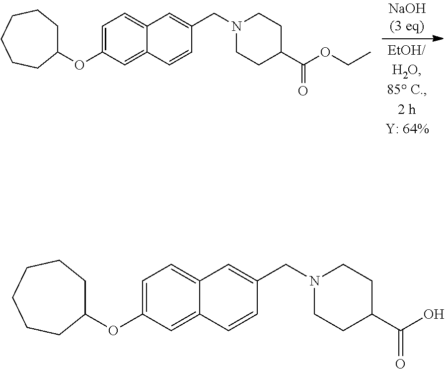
C1=C(OC2CCCCCC2)C=C2C(=C1)C=C(CN1CCC(C(=O)OCC)CC1)C=C2.C1=C(OC2CCCCCC2)C=C2C(=C1)C=C(CN1CCC(C(=O)O)CC1)C=C2
